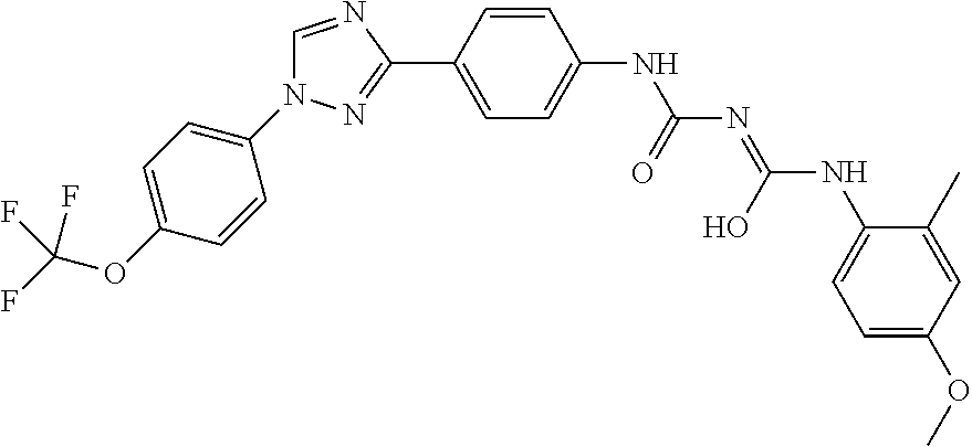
C1=NC(C2=CC=C(NC(N=C(NC3=CC=C(OC)C=C3C)O)=O)C=C2)=NN1C1=CC=C(OC(F)(F)F)C=C1
